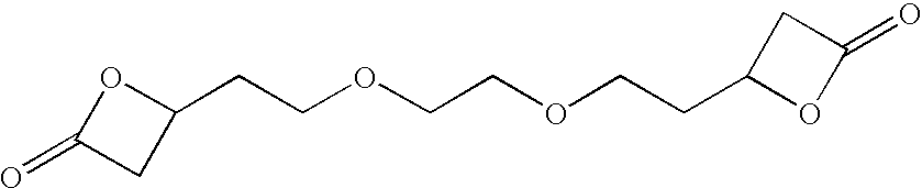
C1(=O)CC(CCOCCOCCC2OC(=O)C2)O1
